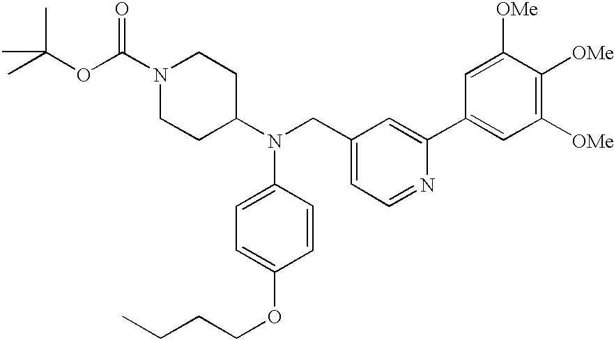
N1(C(=O)OC(C)(C)C)CCC(N(CC2=CC=NC(C3=CC([OMe])=C([OMe])C([OMe])=C3)=C2)C2=CC=C(OCCCC)C=C2)CC1
